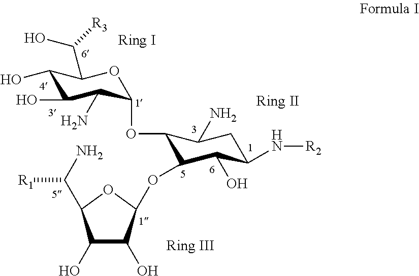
C1(O)C(O)C(N)C(OC2C(OC3C(O)C(O)C(C(N)[R1])O3)C(O)C(N[R2])CC2N)OC1C(O)[R3]
